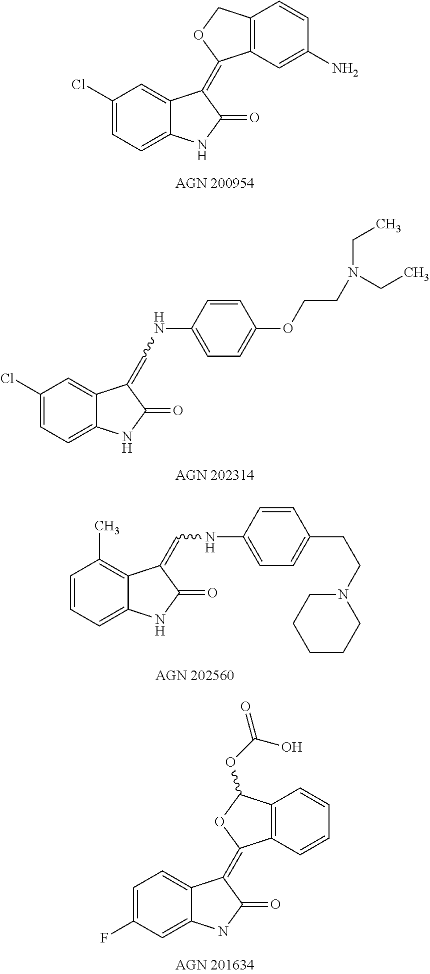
C1(Cl)=CC=C2C(=C1)C(=C1C3=C(CO1)C=CC(N)=C3)C(=O)N2.C1(Cl)=CC=C2C(=C1)C(=CNC1=CC=C(OCCN(CC)CC)C=C1)C(=O)N2.C1=CC=C2C(=C1C)C(=CNC1=CC=C(CCN3CCCCC3)C=C1)C(=O)N2.C1=C(F)C=C2C(=C1)C(=C1C3=C(C=CC=C3)C(OC(=O)O)O1)C(=O)N2
